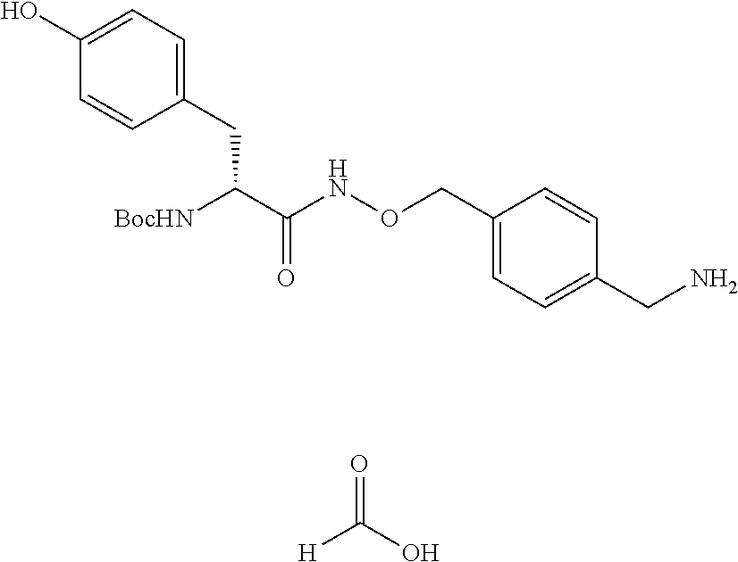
C1(CC(C(NOCC2=CC=C(CN)C=C2)=O)[BocHN])=CC=C(O)C=C1.O=C(O)[H]
